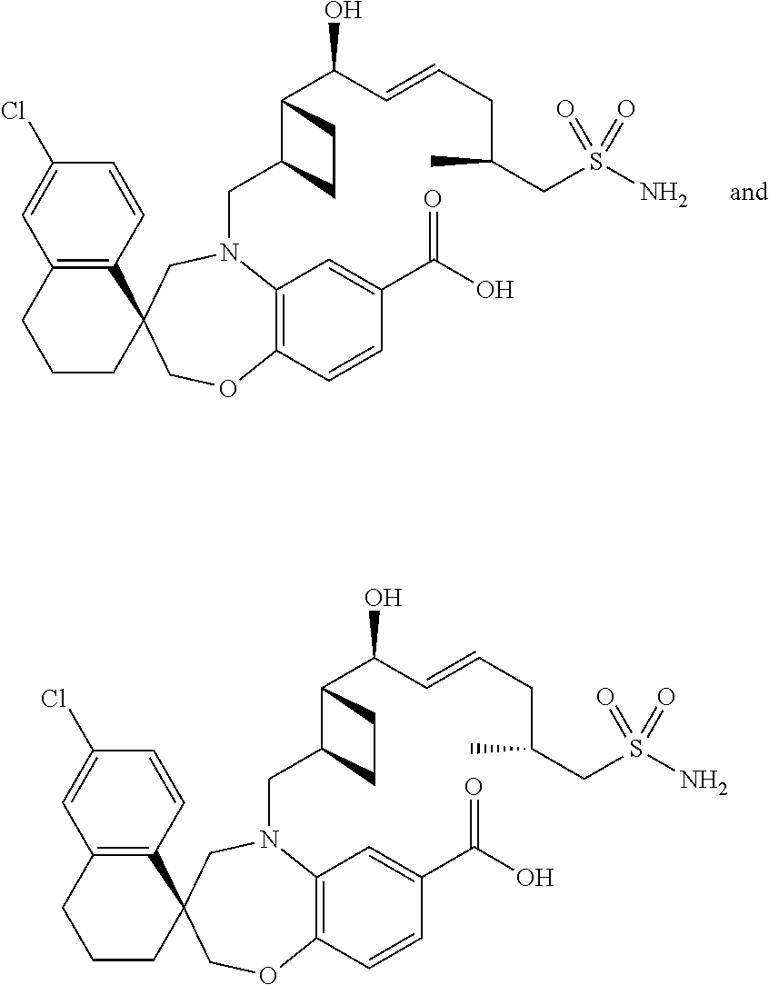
ClC1=CC2=C(C=C1)C1(CCC2)COC2=C(N(CC3C(C(C=CCC(C)CS(N)(=O)=O)O)CC3)C1)C=C(C(O)=O)C=C2.ClC1=CC2=C(C=C1)C1(CCC2)COC2=C(N(CC3C(C(C=CCC(C)CS(N)(=O)=O)O)CC3)C1)C=C(C(O)=O)C=C2
